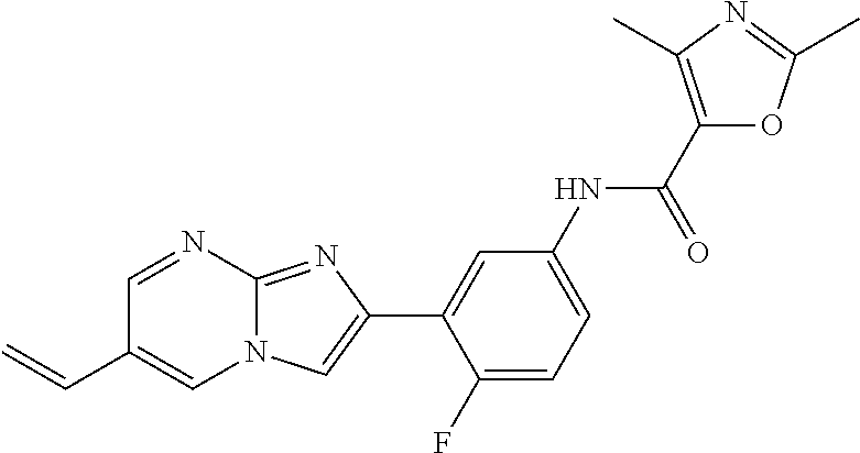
C1=NC2=NC(C3=CC(NC(C4=C(C)N=C(C)O4)=O)=CC=C3F)=CN2C=C1C=C
